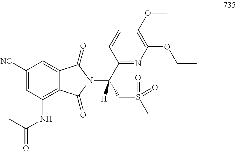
C1([NC])=CC(NC(=O)C)=C2C(=C1)C(=O)N(C(C1=NC(OCC)=C(OC)C=C1)(CS(C)(=O)=O)[H])C2=O
